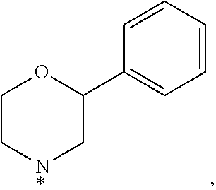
C1C[N*]CC(C2=CC=CC=C2)O1
